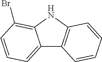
C12=CC=CC(Br)=C1NC1=C2C=CC=C1
